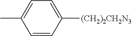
C1=C(C)C=CC([(CH2)2CH2N3])=C1
